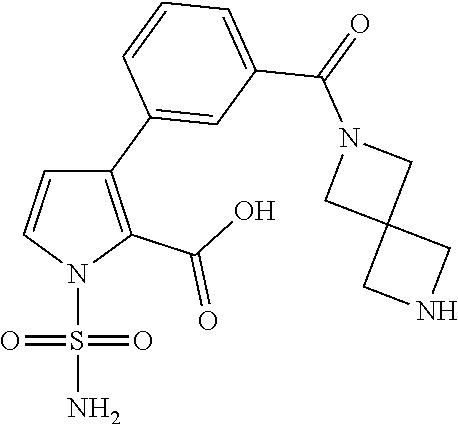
C1(C2=CC(C(N3CC4(C3)CNC4)=O)=CC=C2)=C(C(O)=O)N(S(N)(=O)=O)C=C1
